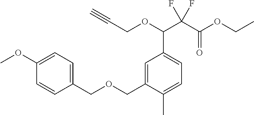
C1=C(COCC2=CC=C(OC)C=C2)C(C)=CC=C1C(OCC#C)C(C(OCC)=O)(F)F
